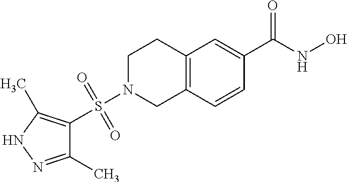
C12=C(C=CC(C(NO)=O)=C1)CN(S(C1=C(C)NN=C1C)(=O)=O)CC2
